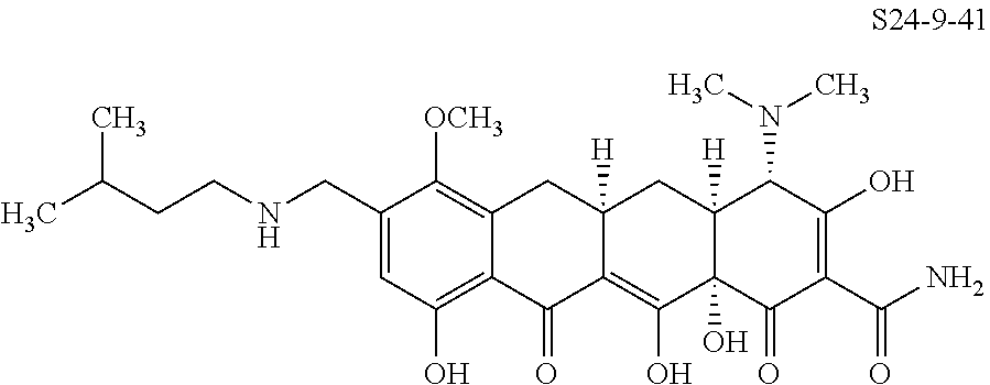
C1(CNCCC(C)C)=CC(O)=C2C(=C1[OCH3])CC1([H])C(=C(O)C3(O)C([H])(C1)C(N(C)C)C(O)=C(C(N)=O)C3=O)C2=O
